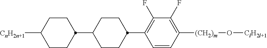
C1=CC([(CH2)m]O[ClH2l+1])=C(F)C(F)=C1C1CCC(C2CCC([CnH2n+1])CC2)CC1
